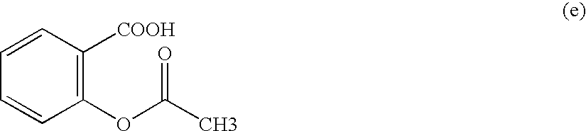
C1(OC(C)=O)=C([COOH])C=CC=C1
